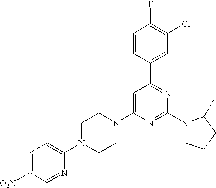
C1=C([O2N])C=NC(N2CCN(C3=CC(C4=CC(Cl)=C(F)C=C4)=NC(N4CCCC4C)=N3)CC2)=C1C
